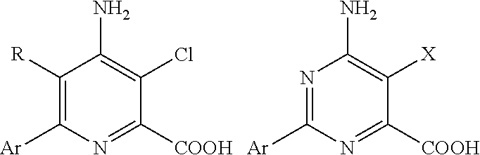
C1([R])=C([Ar])N=C([COOH])C(Cl)=C1N.N1=C([Ar])N=C([COOH])C([X])=C1N
